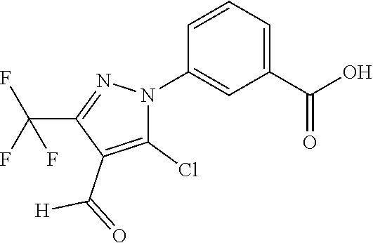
C1(C(O)=O)=CC=CC(N2C(Cl)=C(C(=O)[H])C(C(F)(F)F)=N2)=C1
